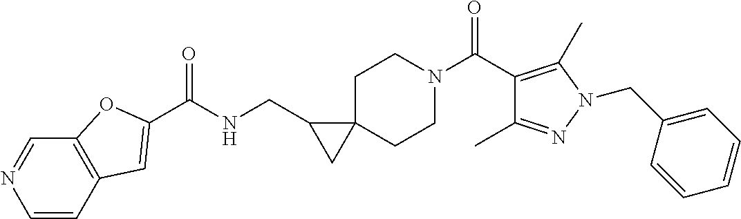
C1=CC2=C(C=N1)OC(C(=O)NCC1CC13CCN(C(=O)C1=C(C)N(CC4=CC=CC=C4)N=C1C)CC3)=C2
